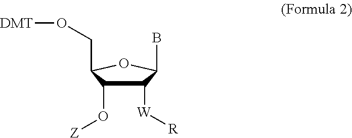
BC1C([W][R])C(O[Z])C(CO[DMT])O1
